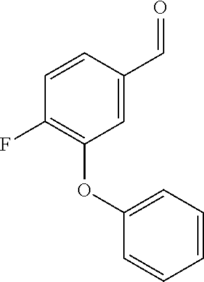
C1=C(C=O)C=CC(F)=C1OC1=CC=CC=C1
